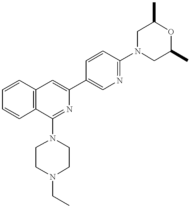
C1=CC=CC2=C1C(N1CCN(CC)CC1)=NC(C1=CN=C(N3CC(C)OC(C)C3)C=C1)=C2
